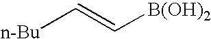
[n-Bu]C=C[B(OH)2]
